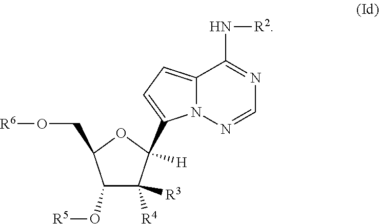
C12=CC=C(C3([H])C([R3])([R4])C(O[R5])C(CO[R6])O3)N1N=CN=C2N[R2]
